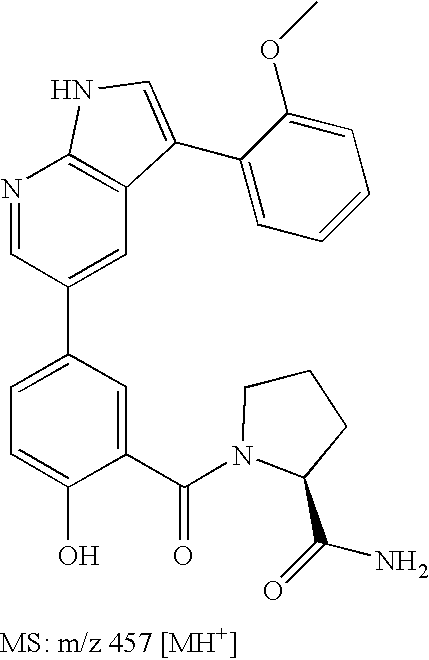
C1=C(C2=CC3=C(N=C2)NC=C3C2=CC=CC=C2OC)C=C(C(N2CCCC2C(=O)N)=O)C(O)=C1
